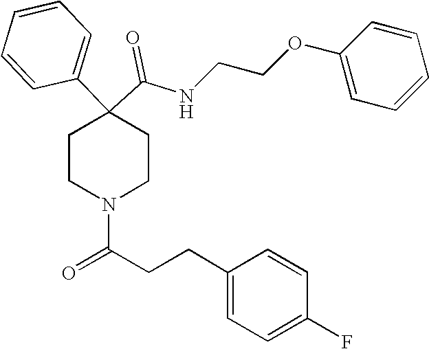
N(C(C1(C2=CC=CC=C2)CCN(C(=O)CCC2=CC=C(F)C=C2)CC1)=O)CCOC1=CC=CC=C1
